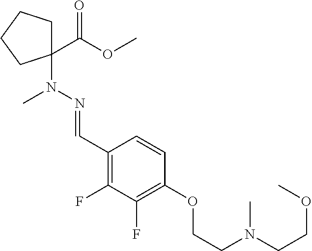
C1(C=NN(C2(C(=O)OC)CCCC2)C)=C(F)C(F)=C(OCCN(C)CCOC)C=C1
